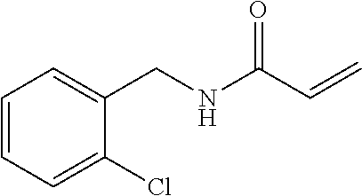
C(C=C)(=O)NCC1=CC=CC=C1Cl
